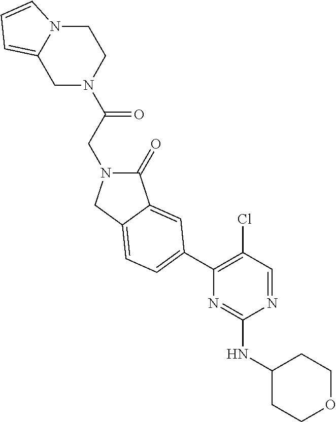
N1(C(CN2C(=O)C3=CC(C4=C(Cl)C=NC(NC5CCOCC5)=N4)=CC=C3C2)=O)CCN2C(=CC=C2)C1
